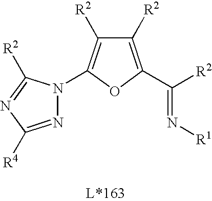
N(=C([R2])C1=C([R2])C([R2])=C(N2N=C([R4])N=C2[R2])O1)[R1]
